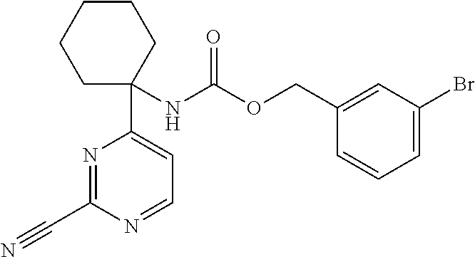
N1=C(C#N)N=CC=C1C1(NC(OCC2=CC(Br)=CC=C2)=O)CCCCC1
